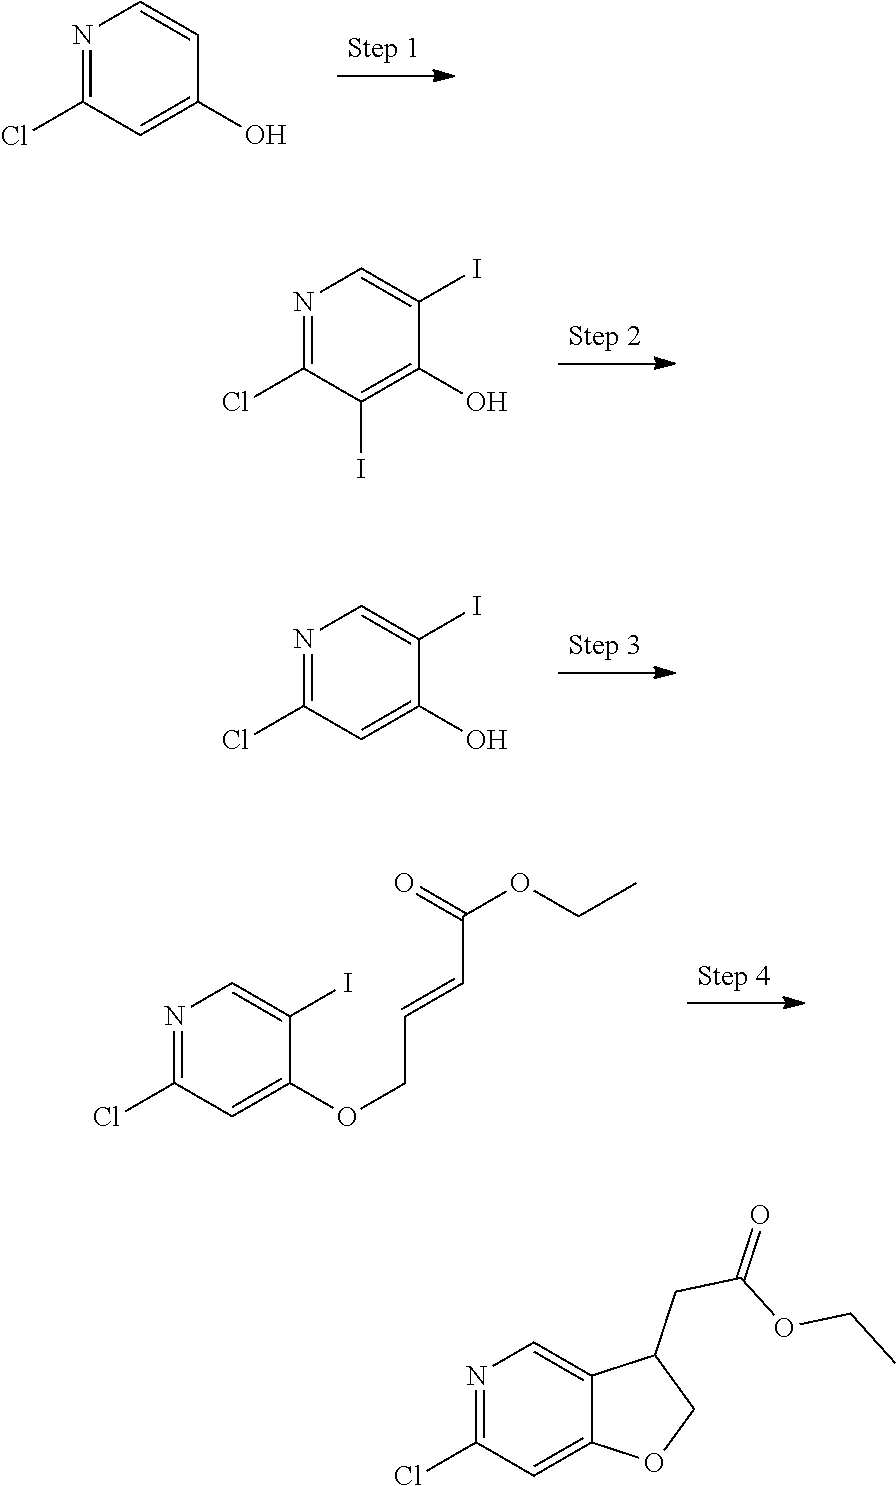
N1=C(Cl)C=C(O)C=C1.N1=C(Cl)C(I)=C(O)C(I)=C1.N1=C(Cl)C=C(O)C(I)=C1.N1=C(Cl)C=C(OCC=CC(OCC)=O)C(I)=C1.N1=C(Cl)C=C2C(=C1)C(CC(OCC)=O)CO2
